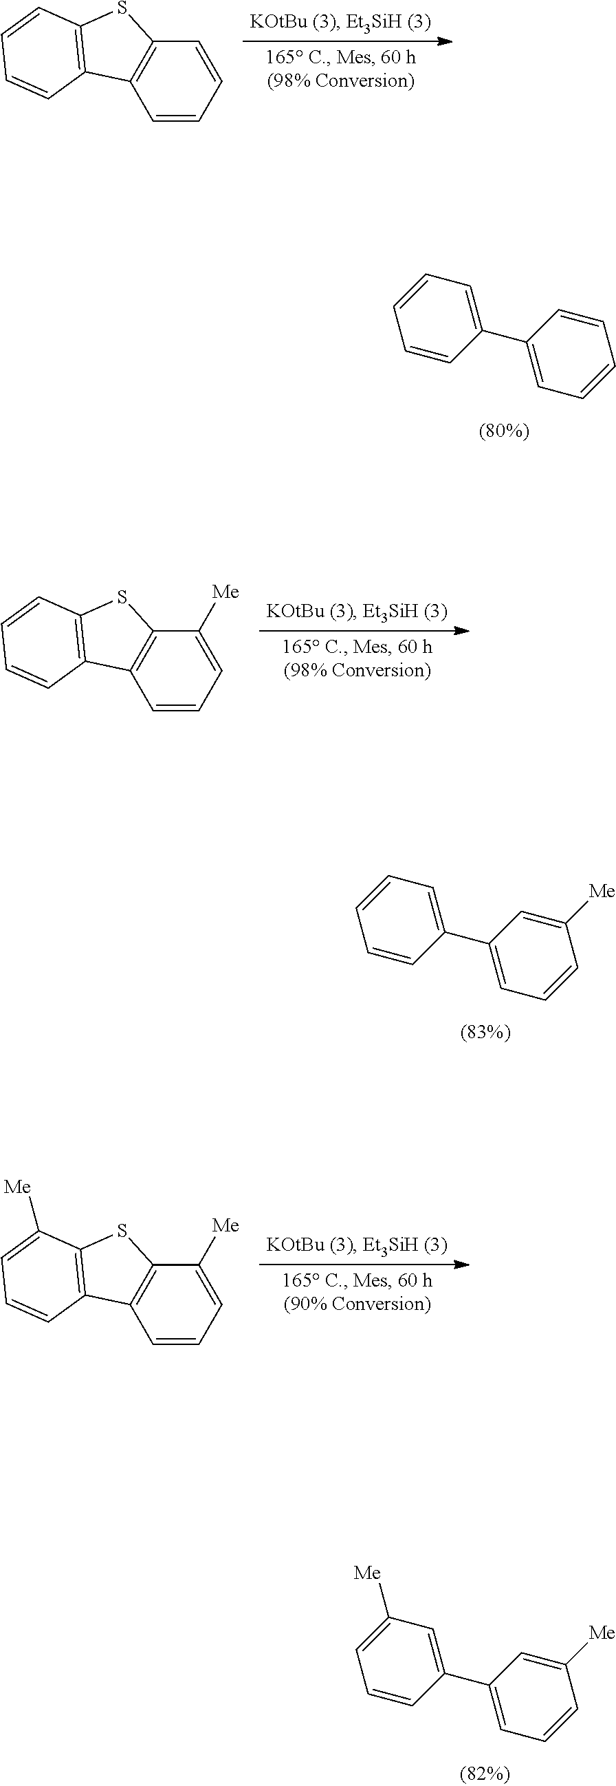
C1=CC=CC2=C1C1=C(S2)C=CC=C1.C1=CC=C(C2=CC=CC=C2)C=C1.C1=CC=C([Me])C2=C1C1=C(S2)C=CC=C1.C1=CC=C(C2=CC=CC([Me])=C2)C=C1.C1=CC=C([Me])C2=C1C1=C(S2)C([Me])=CC=C1.C1=C([Me])C=C(C2=CC=CC([Me])=C2)C=C1
